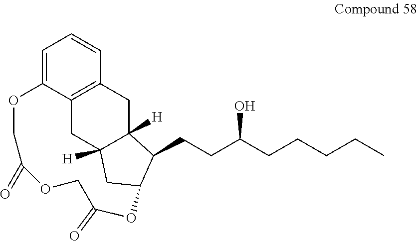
C1=C2C3=C(C=C1)CC1([H])C([H])(C3)CC(C1CCC(CCCCC)O)OC(=O)COC(=O)CO2
